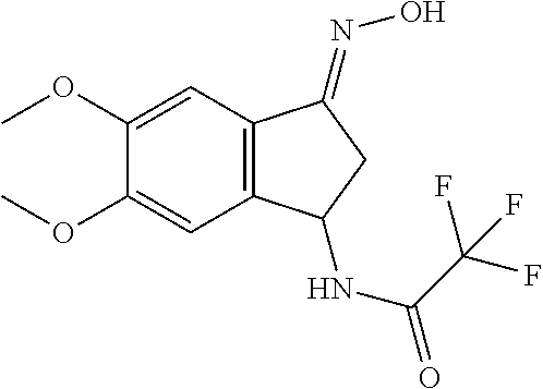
C1(OC)=CC2=C(C=C1OC)C(NC(=O)C(F)(F)F)CC2=NO
